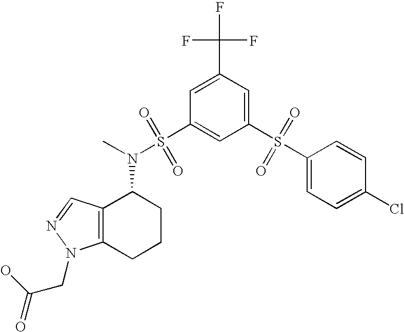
C1=C(S(C2=CC=C(Cl)C=C2)(=O)=O)C=C(S(N(C2C3=C(CCC2)N(CC(=O)O)N=C3)C)(=O)=O)C=C1C(F)(F)F
